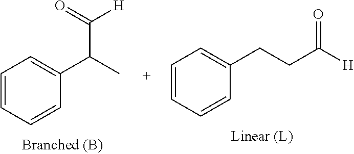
C1=CC=CC(C(C)C(=O)[H])=C1.C1=CC=CC(CCC([H])=O)=C1
